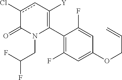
C1(C2=C([Y])cc(Cl)C(=O)N2CC(F)F)=C(F)C=C(OCC=C)C=C1F
